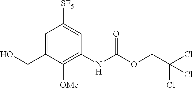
C1=C(CO)C([OMe])=C(NC(OCC(Cl)(Cl)Cl)=O)C=C1[SF5]
